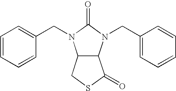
C1=CC=CC(CN2C3C(N(CC4=CC=CC=C4)C2=O)C(=O)SC3)=C1
